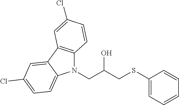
N1(CC(CSC2=CC=CC=C2)O)C2=C(C3=CC(Cl)=CC=C13)C=C(Cl)C=C2
